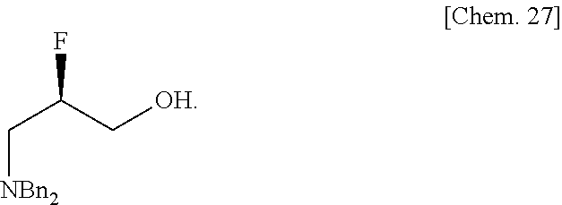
[NBn2]CC(C[OH])F
